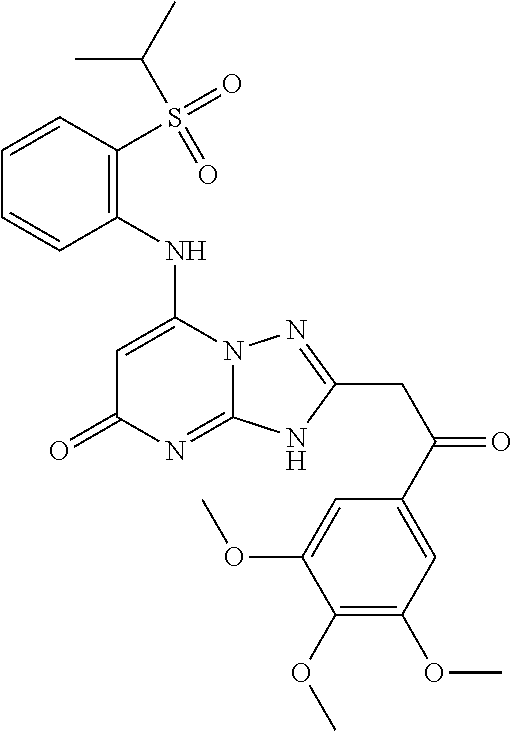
C1=CC(NC2=CC(=O)N=C3N2N=C(CC(=O)C2=CC(OC)=C(OC)C(OC)=C2)N3)=C(S(C(C)C)(=O)=O)C=C1
